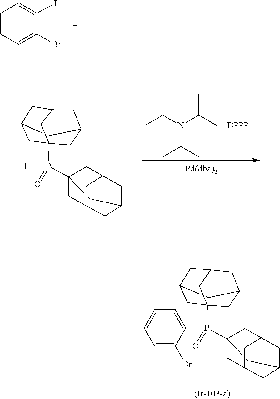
C1(Br)=CC=CC=C1I.P(C12CC3CC(CC(C1)C3)C2)(=O)([H])C12CC3CC(CC(C1)C3)C2.CC(C)N(CC)C(C)C.[DPPP].P(C12CC3CC(CC(C1)C3)C2)(=O)(C1=CC=CC=C1Br)C12CC3CC(CC(C1)C3)C2
